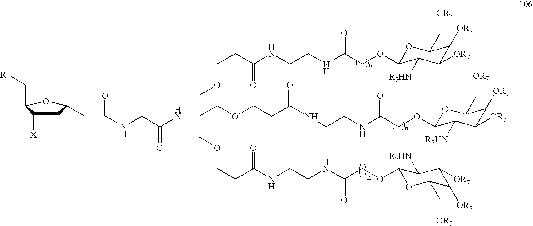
C1C([X])C(C[R1])OC1CC(NCC(=O)NC(COCCC(NCCNC(COC1OC(C[OR7])C([OR7])C([OR7])C1[R7HN])=O)=O)(COCCC(NCCNC(COC1OC(C[OR7])C([OR7])C([OR7])C1[R7HN])=O)=O)COCCC(NCCNC(COC1OC(C[OR7])C([OR7])C([OR7])C1[R7HN])=O)=O)=O
